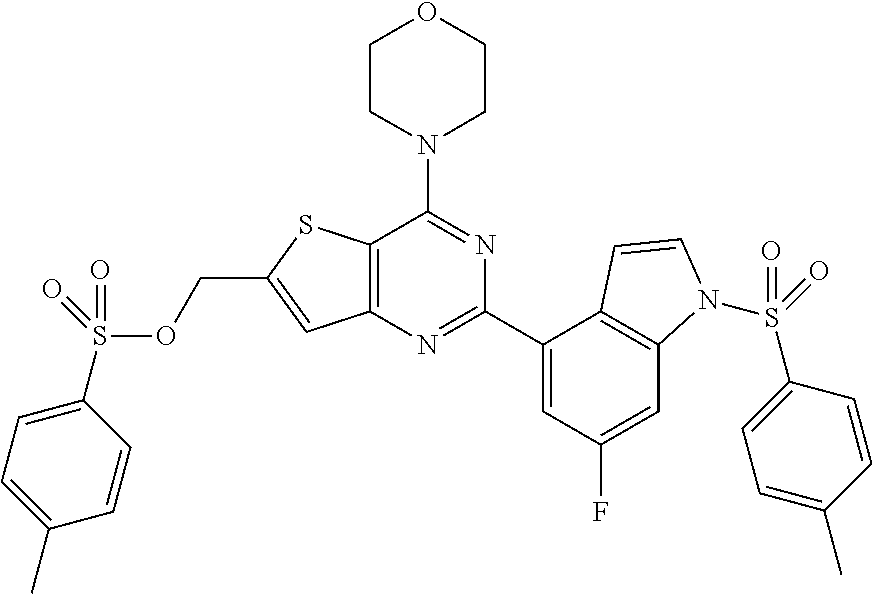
N1=C(N2CCOCC2)C2=C(N=C1C1=CC(F)=CC3=C1C=CN3S(=O)(=O)C1=CC=C(C)C=C1)C=C(COS(C1=CC=C(C)C=C1)(=O)=O)S2
